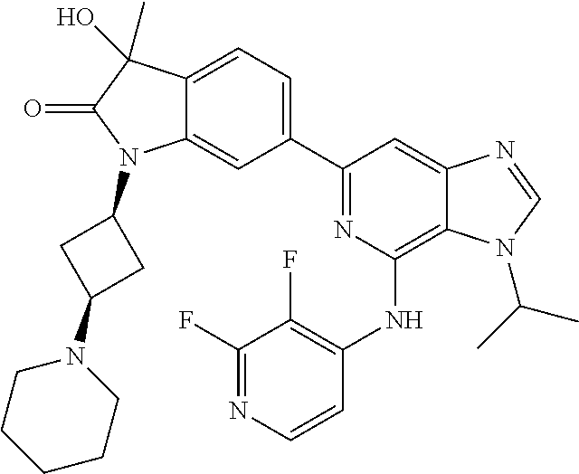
C12=CC=C(C3=NC(NC4=C(F)C(F)=NC=C4)=C4C(=C3)N=CN4C(C)C)C=C1N(C1CC(N3CCCCC3)C1)C(=O)C2(C)O
